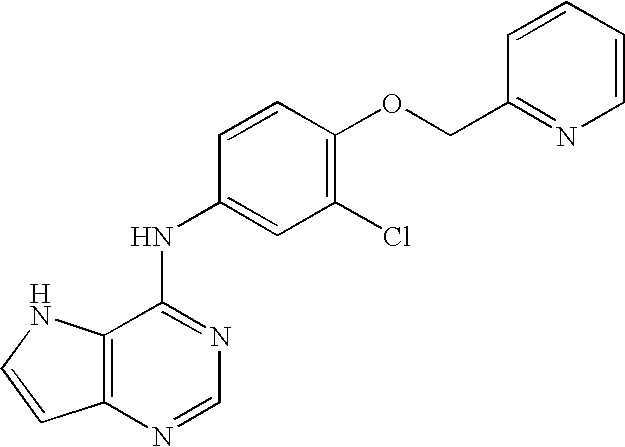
C12=C(N=CN=C1NC1=CC(Cl)=C(OCC3=NC=CC=C3)C=C1)C=CN2
